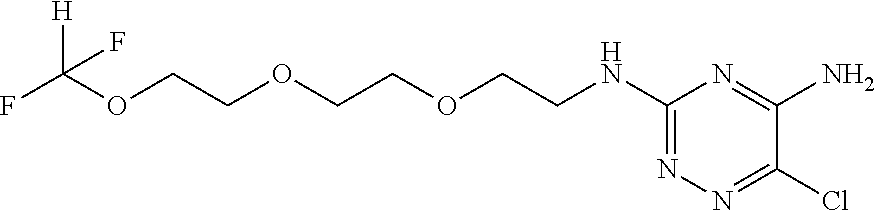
ClC1=NN=C(NCCOCCOCCOC(F)([H])F)N=C1N
